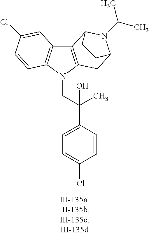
C12=C(N(CC(C3=CC=C(Cl)C=C3)(C)O)C3=C1C=C(Cl)C=C3)CC1N(C(C)C)C2CC1
